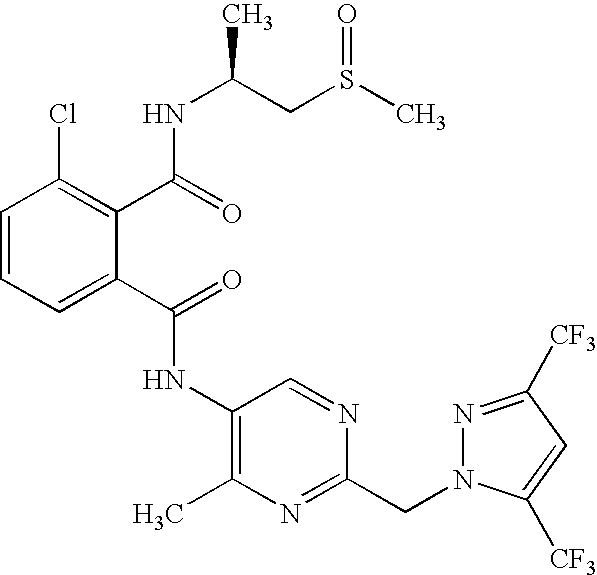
C1(NC(C2=CC=CC(Cl)=C2C(=O)NC(C)CS(C)=O)=O)=C(C)N=C(CN2N=C([CF3])C=C2[CF3])N=C1
